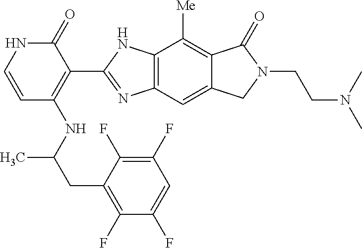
C1(=O)NC=CC(NC(CC2=C(F)C(F)=CC(F)=C2F)C)=C1C1=NC2=C(N1)C([Me])=C1C(=C2)CN(CCN(C)C)C1=O
